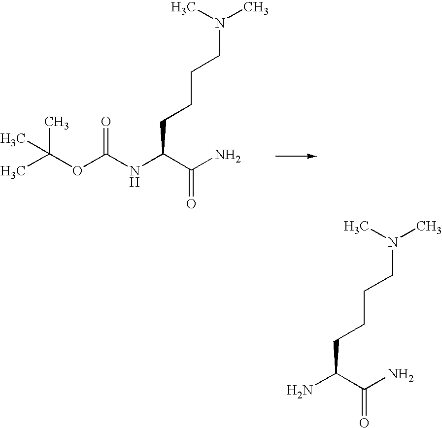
C(C(N)=O)(CCCCN(C)C)NC(OC(C)(C)C)=O.C(C(N)=O)(CCCCN(C)C)N
